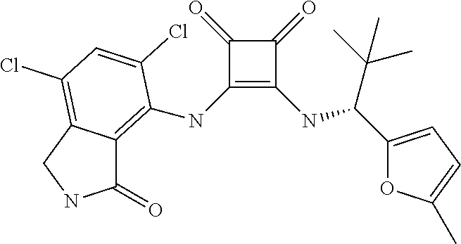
C1(=O)C(NC2=C3C(=O)NCC3=C(Cl)C=C2Cl)=C(NC(C(C)(C)C)C2=CC=C(C)O2)C1=O
